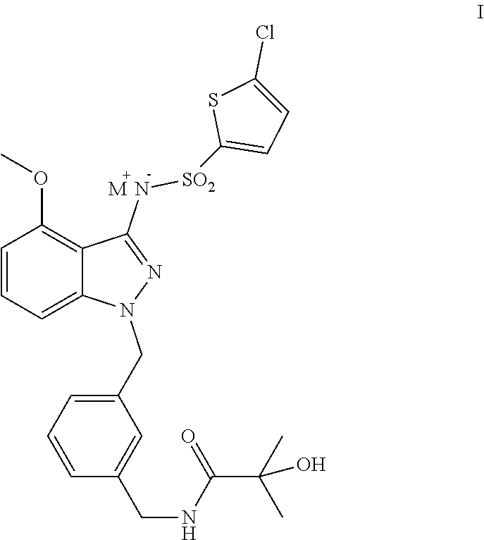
C1=CC=C2C(=C1OC)C(N[SO2]C1=CC=C(Cl)S1)=NN2CC1=CC=CC(CNC(=O)C(C)(C)O)=C1.[M]
